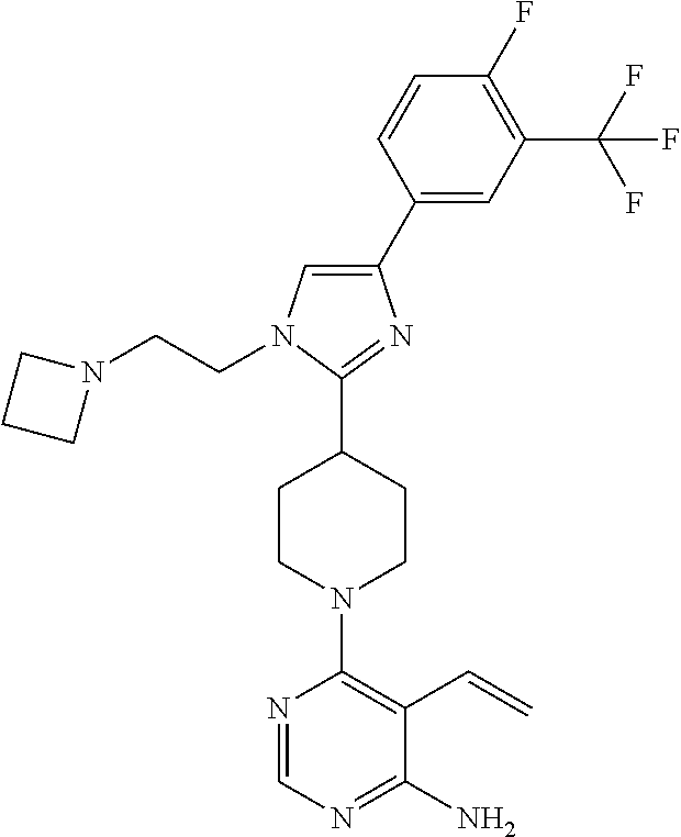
C1(C2=CN(CCN3CCC3)C(C3CCN(C4=C(C=C)C(N)=NC=N4)CC3)=N2)=CC(C(F)(F)F)=C(F)C=C1
